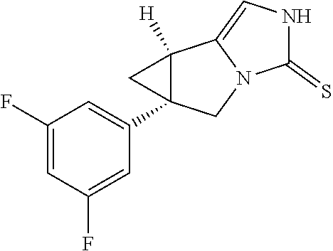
C1(F)=CC(F)=CC(C23C([H])(C2)C2=CNC(=S)N2C3)=C1
